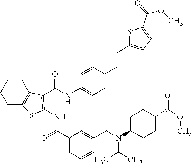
C1CC2=C(CC1)SC(NC(=O)C1=CC=CC(CN(C(C)C)C3CCC(C(=O)OC)CC3)=C1)=C2C(NC1=CC=C(CCC2=CC=C(C(OC)=O)S2)C=C1)=O
